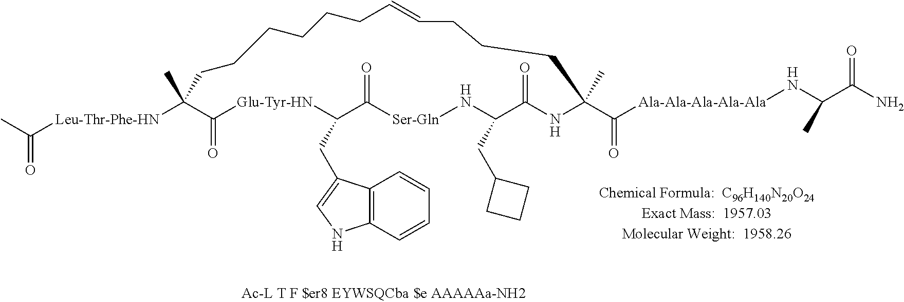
CC([Leu-Thr-Phe-HN]C1(C)C(=O)[Glu-Tyr-HN]C(CC2=CNC3=C2C=CC=C3)C(=O)[Ser-Gln]NC(CC2CCC2)C(=O)NC(C(=O)[Ala-Ala-Ala-Ala-Ala]NC(C(=O)N)C)(C)CCCC=CCCCCCC1)=O
